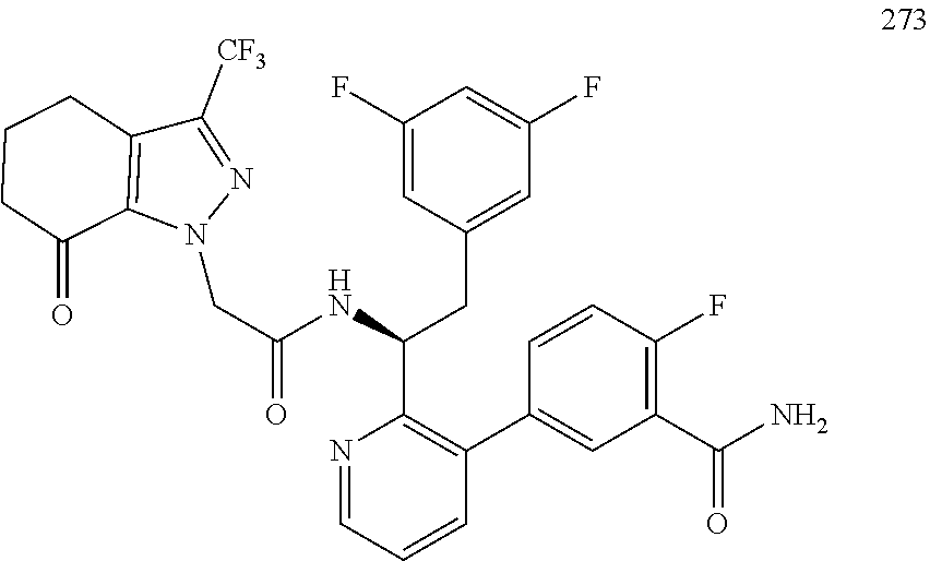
C1(F)=CC(CC(C2=C(C3=CC(C(N)=O)=C(F)C=C3)C=CC=N2)NC(CN2N=C([CF3])C3=C2C(=O)CCC3)=O)=CC(F)=C1
